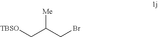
[TBSO]CC(CBr)[Me]
